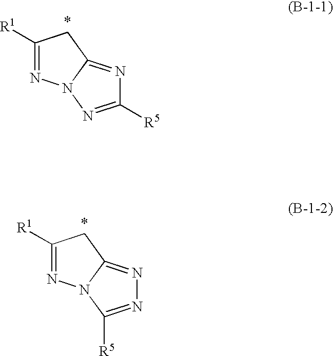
C1([R5])=NN2C(=N1)CC([R1])=N2.N1=C([R5])N2C(=N1)CC([R1])=N2
